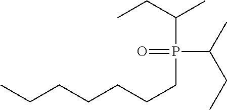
CCCCCCCP(C(CC)C)(C(C)CC)=O
